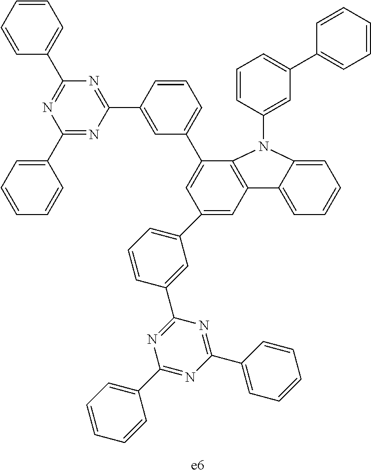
C1=C(C2=CC=CC(C3=NC(C4=CC=CC=C4)=NC(C4=CC=CC=C4)=N3)=C2)C=C(C2=CC=CC(C3=NC(C4=CC=CC=C4)=NC(C4=CC=CC=C4)=N3)=C2)C2=C1C1=CC=CC=C1N2C1=CC(C2=CC=CC=C2)=CC=C1
